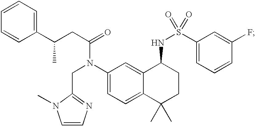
C1(C(CC(=O)N(C2=CC=C3C(=C2)C(NS(=O)(C2=CC=CC(F)=C2)=O)CCC3(C)C)CC2=NC=CN2C)C)=CC=CC=C1
